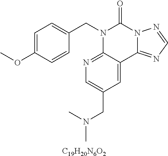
[C19H20N6O2].C1=C(OC)C=CC(CN2C3=NC=C(CN(C)C)C=C3C3=NC=NN3C2=O)=C1
